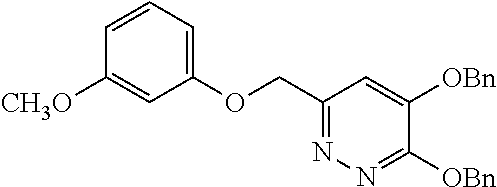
C(C1=NN=C([OBn])C([OBn])=C1)OC1=CC=CC([CH3O])=C1
